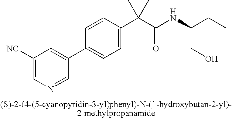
C1([NC])=CN=CC(C2=CC=C(C(C(NC(CC)CO)=O)(C)C)C=C2)=C1
